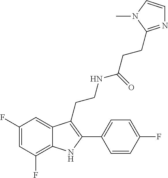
C1=C(F)C=C2C(=C1F)NC(C1=CC=C(F)C=C1)=C2CCNC(CCC1=NC=CN1C)=O
